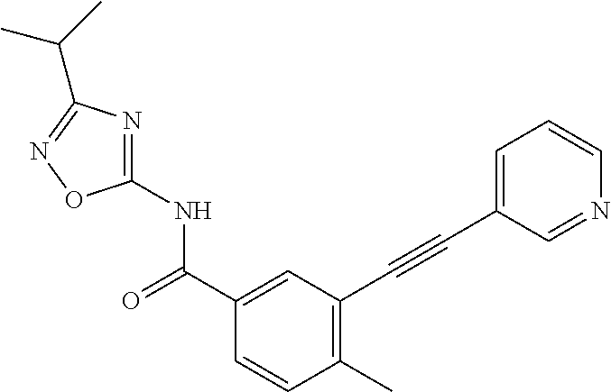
C1(C)=C(C#CC2=CC=CN=C2)C=C(C(NC2=NC(C(C)C)=NO2)=O)C=C1
